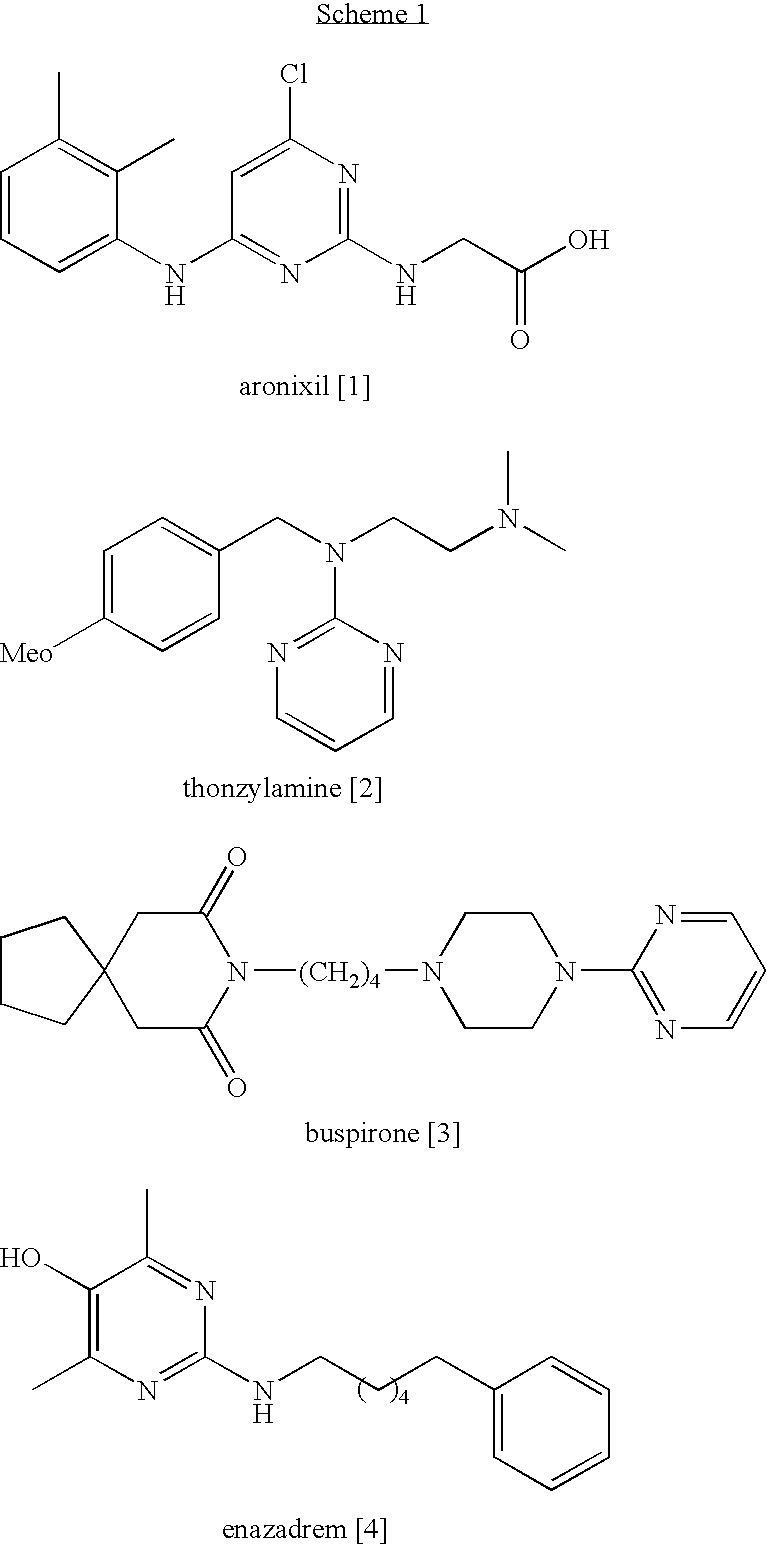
C1=CC=C(NC2=NC(NCC(O)=O)=NC(Cl)=C2)C(C)=C1C.C1=C([Meo])C=CC(CN(CCN(C)C)C2=NC=CC=N2)=C1.C1CCC2(C1)CC(=O)N([(CH2)4]N1CCN(C3=NC=CC=N3)CC1)C(=O)C2.C1(O)=C(C)N=C(NCCCC2=CC=CC=C2)N=C1C
